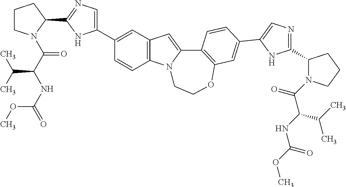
C1(C2=CN=C(C3CCCN3C(=O)C(C(C)C)NC(=O)OC)N2)=CC2=C(C=C1)N1C(=C2)C2=C(OCC1)C=C(C1=CN=C(C3N(C(=O)C(C(C)C)NC(OC)=O)CCC3)N1)C=C2
